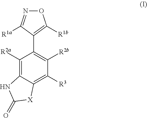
C1([R2a])=C2C(=C([R3])C([R2b])=C1C1=C([R1b])ON=C1[R1a])[X]C(=O)N2
